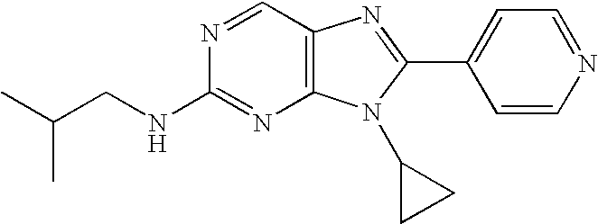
C(C(C)C)NC1=NC2=C(C=N1)N=C(C1=CC=NC=C1)N2C1CC1
